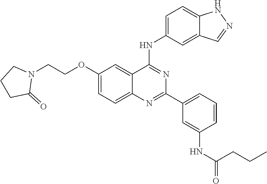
N1=C(C2=CC=CC(NC(=O)CCC)=C2)N=C(NC2=CC=C3NN=CC3=C2)C2=CC(OCCN3CCCC3=O)=CC=C12
